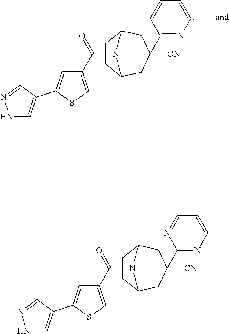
C(N1C2CC([CN])(C3=NC=CC=C3)CC1CC2)(C1=CSC(C2=CNN=C2)=C1)=O.C(N1C2CC([CN])(C3=NC=CC=N3)CC1CC2)(C1=CSC(C2=CNN=C2)=C1)=O
